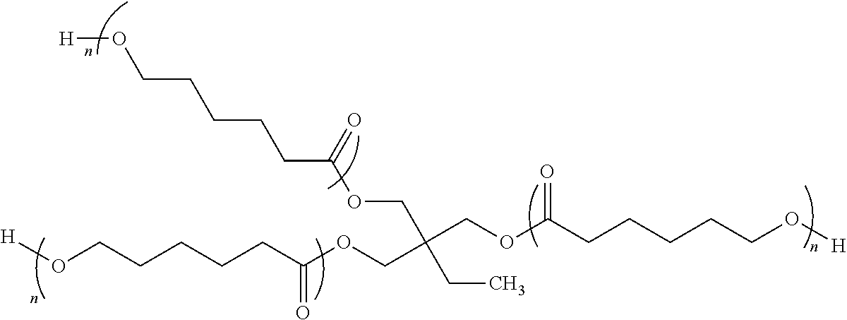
[H]OCCCCCC(OCC(COC(CCCCCO[H])=O)(COC(CCCCCO[H])=O)CC)=O
